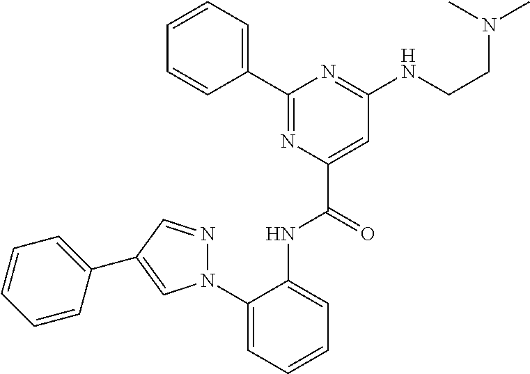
C1=CC=CC(C2=NC(C(=O)NC3=CC=CC=C3N3N=CC(C4=CC=CC=C4)=C3)=CC(NCCN(C)C)=N2)=C1
